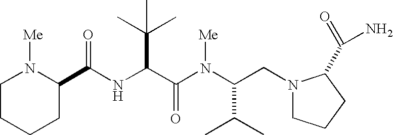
N(C(C(N(C(CN1CCCC1C(=O)N)C(C)C)[Me])=O)C(C)(C)C)C(=O)C1N([Me])CCCC1
